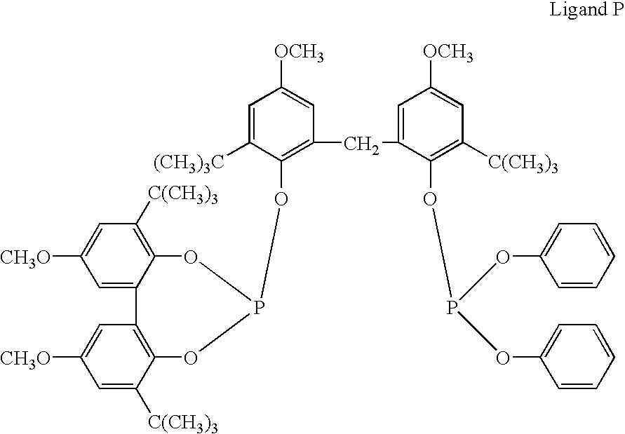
C1=C([(CH3)3C])C(OP2OC3=C([C(CH3)3])C=C([CH3O])C=C3C3=C(C([C(CH3)3])=CC([CH3O])=C3)O2)=C(CC2=CC([OCH3])=CC([C(CH3)3])=C2OP(OC2=CC=CC=C2)OC2=CC=CC=C2)C=C1[OCH3]
